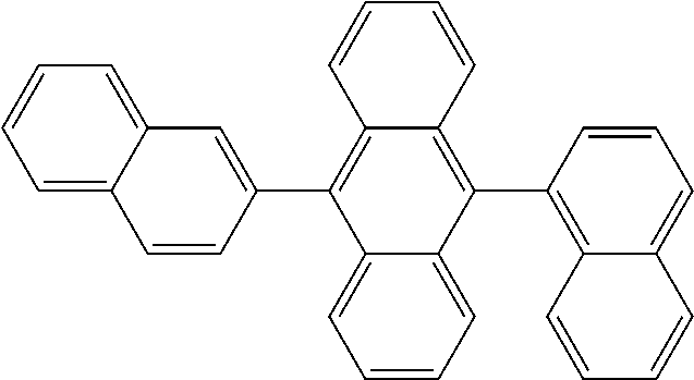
C1=CC(C2=C3C(=C(C4=C5C(=CC=C4)C=CC=C5)C4=CC=CC=C24)C=CC=C3)=CC2=CC=CC=C12
